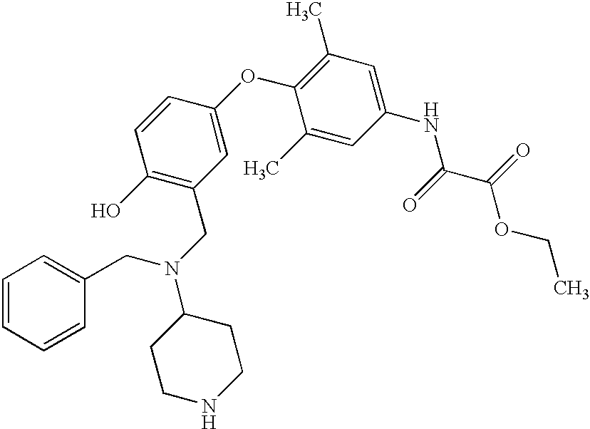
C1=CC(O)=C(CN(CC2=CC=CC=C2)C2CCNCC2)C=C1OC1=C(C)C=C(NC(C(OCC)=O)=O)C=C1C
